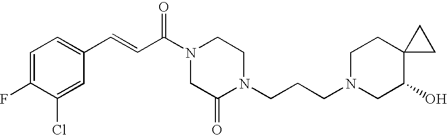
C1=C(F)C(Cl)=CC(C=CC(N2CC(=O)N(CCCN3CC(O)C4(CC3)CC4)CC2)=O)=C1
